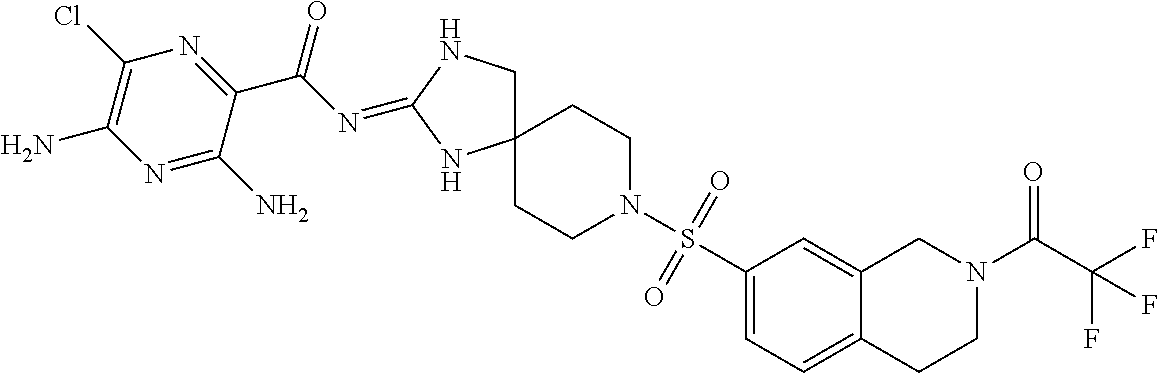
C12(CNC(=NC(=O)C3=NC(Cl)=C(N)N=C3N)N1)CCN(S(C1=CC=C3C(=C1)CN(C(=O)C(F)(F)F)CC3)(=O)=O)CC2
